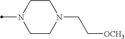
N1(C)CCN(CC[OCH3])CC1
